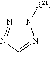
N1([R21])N=NC(C)=N1
